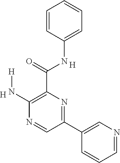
C1=C(NC(C2=C(N[H])N=CC(C3=CN=CC=C3)=N2)=O)C=CC=C1.[H].[H]
